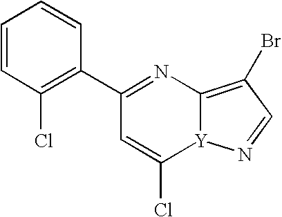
C1(C2=C(Cl)C=CC=C2)=NC2=C(Br)C=N[Y]2C(Cl)=C1
